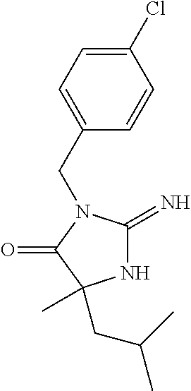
N1C(=N)N(CC2=CC=C(Cl)C=C2)C(=O)C1(C)CC(C)C
